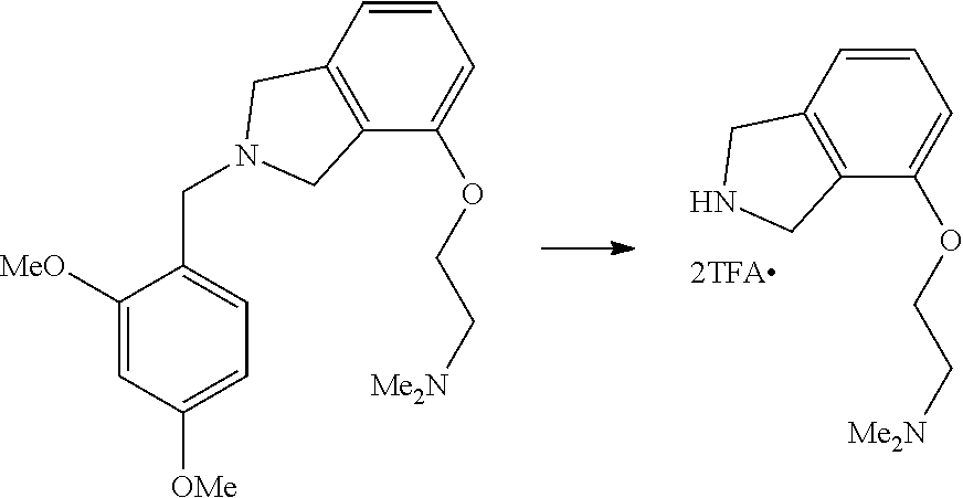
C1=CC2=C(C(OCC[Me2N])=C1)CNC2.C1([MeO])=CC([OMe])=CC=C1CN1CC2=C(C(OCC[Me2N])=CC=C2)C1
